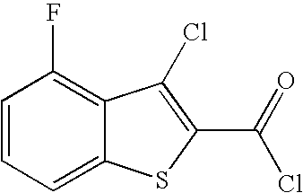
C1=CC=C2C(=C1F)C(Cl)=C(C(=O)Cl)S2
